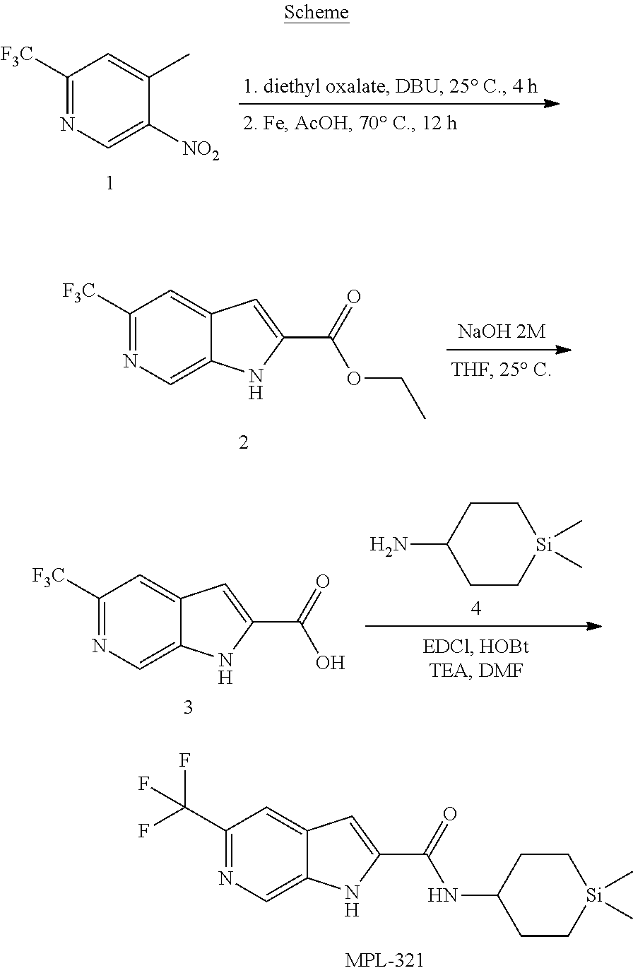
C1([F3C])=NC=C([NO2])C(C)=C1.C1([F3C])=NC=C2C(=C1)C=C(C(=O)OCC)N2.NC1CC[Si](C)(C)CC1.C1([F3C])=NC=C2C(=C1)C=C(C(=O)O)N2.C1(C(F)(F)F)=NC=C2C(=C1)C=C(C(=O)NC1CC[Si](C)(C)CC1)N2
